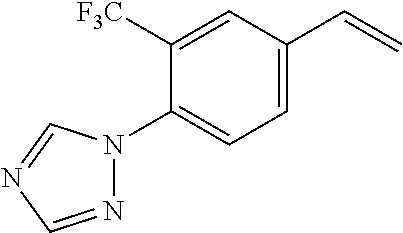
C1([F3C])=CC(C=C)=CC=C1N1N=CN=C1
